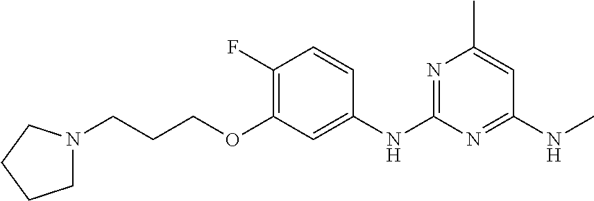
C1N(CCCOC2=C(F)C=CC(NC3=NC(C)=CC(NC)=N3)=C2)CCC1
